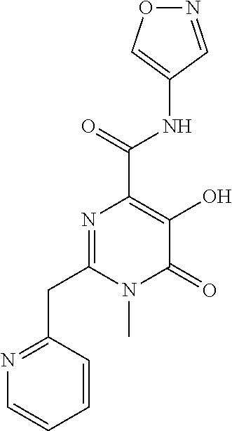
O1N=CC(NC(C2=C(O)C(=O)N(C)C(CC3=NC=CC=C3)=N2)=O)=C1
